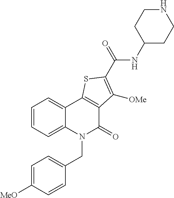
C12=CC=CC=C1N(CC1=CC=C([MeO])C=C1)C(=O)C1=C2SC(C(=O)NC2CCNCC2)=C1[OMe]
